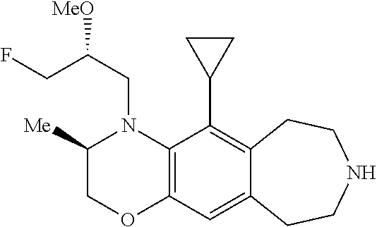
N1(CC([MeO])CF)C([Me])COC2=C1C(C1CC1)=C1C(=C2)CCNCC1
